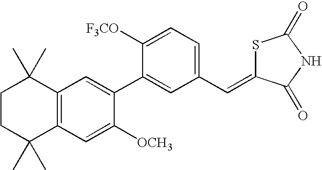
C1CC(C)(C)C2=C(C1(C)C)C=C(C1=CC(C=C3SC(=O)NC3=O)=CC=C1[F3CO])C([OCH3])=C2
